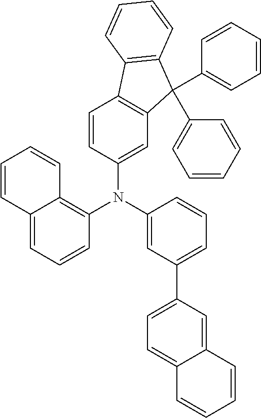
C1(N(C2=CC(C3=CC=C4C(=C3)C=CC=C4)=CC=C2)C2=C3C(=CC=C2)C=CC=C3)=CC2=C(C=C1)C1=C(C2(C2=CC=CC=C2)C2=CC=CC=C2)C=CC=C1
